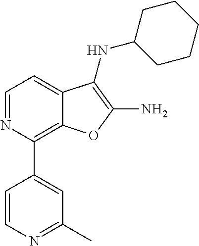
C1(C2=CC(C)=NC=C2)=C2C(=CC=N1)C(NC1CCCCC1)=C(N)O2
